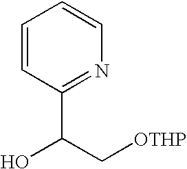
C1=CC(C(O)C[OTHP])=NC=C1
